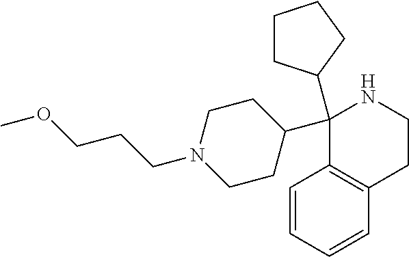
C1(C2CCN(CCCOC)CC2)(C2CCCC2)C2=C(CCN1)C=CC=C2
